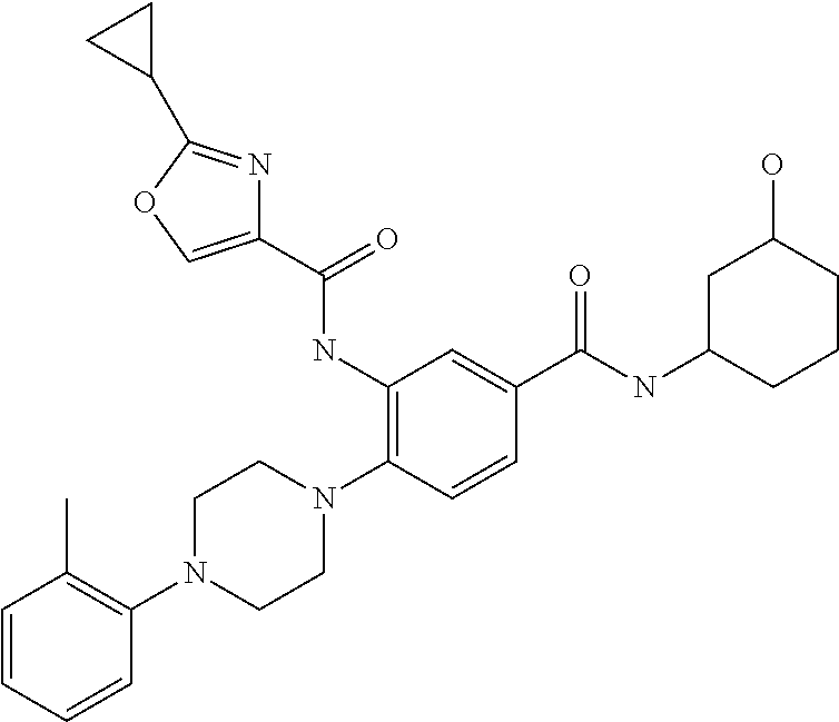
C1(NC(C2=COC(C3CC3)=N2)=O)=C(N2CCN(C3=C(C)C=CC=C3)CC2)C=CC(C(NC2CCCC(O)C2)=O)=C1
